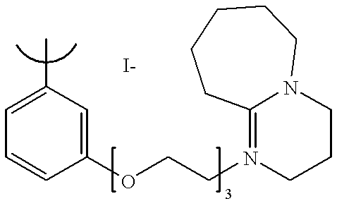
C1=C(C)C=C(OCCN2=C3N(CCC2)CCCCC3)C=C1
